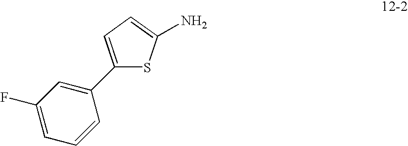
NC1=CC=C(C2=CC(F)=CC=C2)S1
